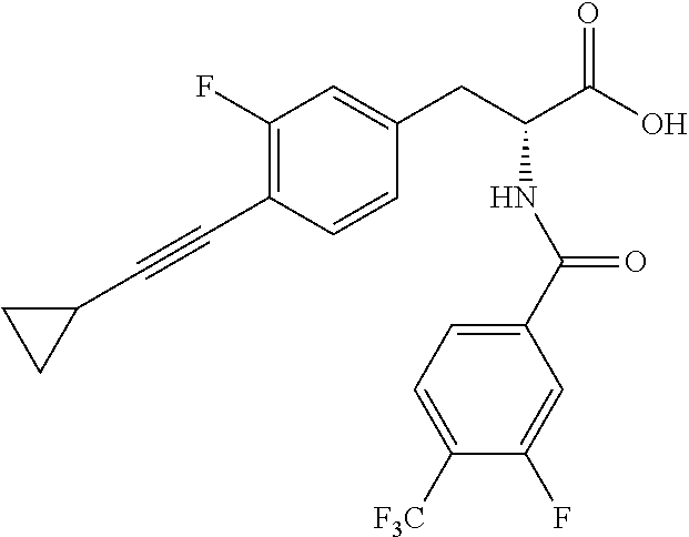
C1(C(NC(CC2=CC(F)=C(C#CC3CC3)C=C2)C(O)=O)=O)=CC=C([F3C])C(F)=C1
